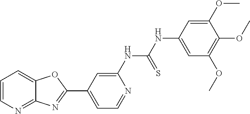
C1=CN=C2C(=C1)OC(C1=CC=NC(NC(NC3=CC(OC)=C(OC)C(OC)=C3)=S)=C1)=N2
